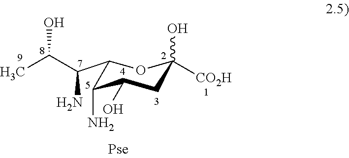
C(N)(C1C(N)C(O)CC(O)([CO2H])O1)C(C)O
